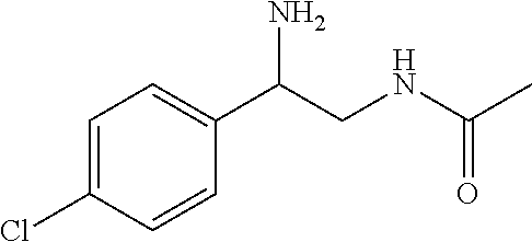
C1=C(Cl)C=CC(C(N)CNC(C)=O)=C1
